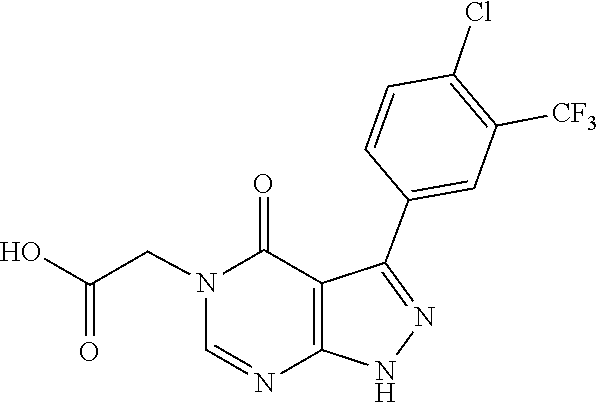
C1=NC2=C(C(=O)N1CC(O)=O)C(C1=CC([CF3])=C(Cl)C=C1)=NN2
